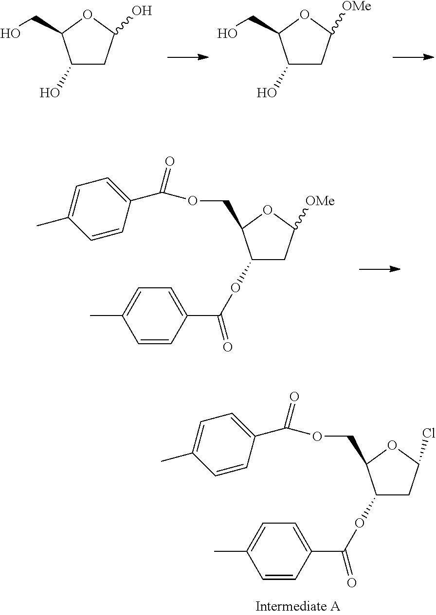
C1(O)CC(O)OC1CO.C1(O)CC([OMe])OC1CO.C1(OC(C2=CC=C(C)C=C2)=O)CC([OMe])OC1COC(C1=CC=C(C)C=C1)=O.C1(OC(C2=CC=C(C)C=C2)=O)CC(Cl)OC1COC(C1=CC=C(C)C=C1)=O
